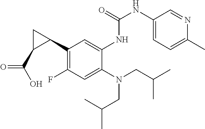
C1(C2CC2C(O)=O)=C(F)C=C(N(CC(C)C)CC(C)C)C(NC(NC2=CC=C(C)N=C2)=O)=C1
